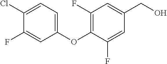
C1(OC2=C(F)C=C(CO)C=C2F)=CC=C(Cl)C(F)=C1
